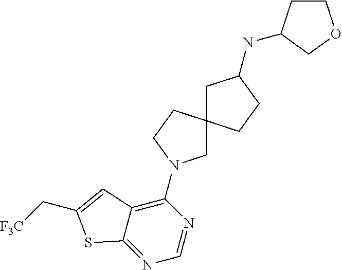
N1=C2C(=C(N3CC4(CC3)CC(NC3CCOC3)CC4)N=C1)C=C(C[F3C])S2
